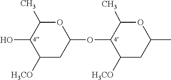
O1C(C)C(O)C([H3CO])CC1OC1C([H3CO])CC(C)OC1C
